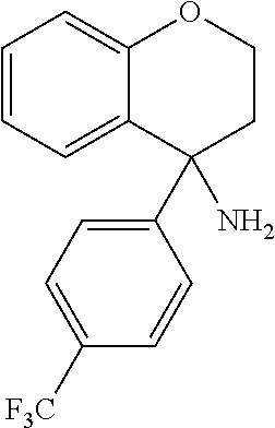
C1=CC=C2C(=C1)OCCC2(N)C1=CC=C([F3C])C=C1
